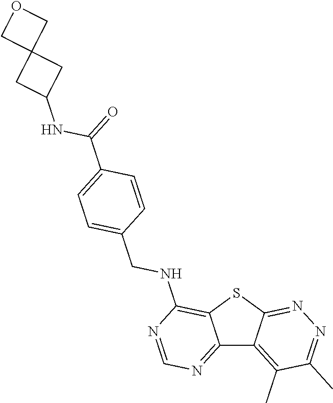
C12=NC=NC(NCC3=CC=C(C(NC4CC5(C4)COC5)=O)C=C3)=C1SC1=NN=C(C)C(C)=C21
